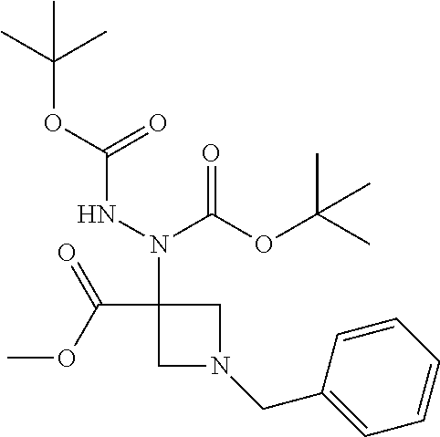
C1C(N(C(OC(C)(C)C)=O)NC(=O)OC(C)(C)C)(C(=O)OC)CN1CC1=CC=CC=C1
